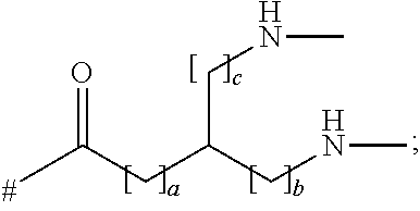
CC(CC(CNC)CNC)=O
